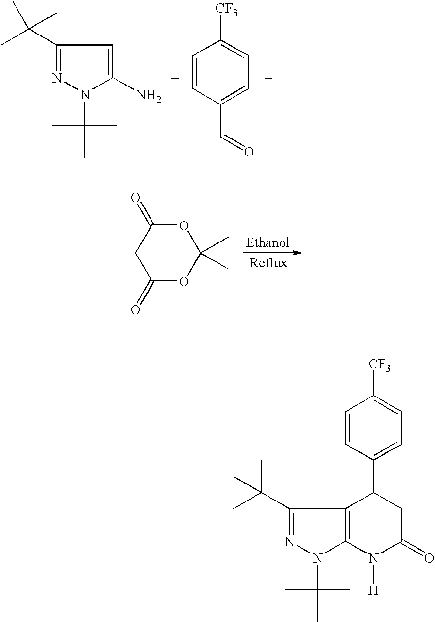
C1(C(C)(C)C)=NN(C(C)(C)C)C(N)=C1.C1=CC(C=O)=CC=C1[CF3].C1(=O)OC(C)(C)OC(=O)C1.[CF3]C1=CC=C(C2CC(=O)N([H])C3=C2C(C(C)(C)C)=NN3C(C)(C)C)C=C1
